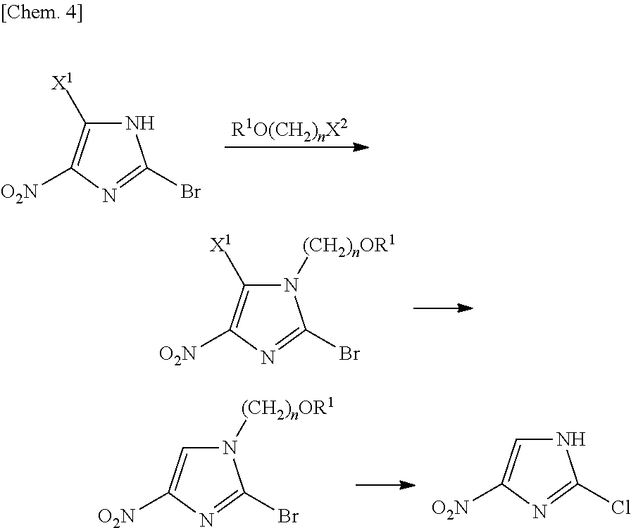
N1C([X1])=C([O2N])N=C1Br.N1([(CH2)nOR1])C([X1])=C([O2N])N=C1Br.N1([(CH2)nOR1])C=C([O2N])N=C1Br.N1C=C([O2N])N=C1Cl
